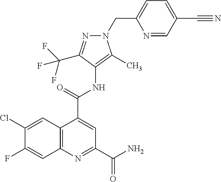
N1=CC(C#N)=CC=C1CN1C(C)=C(NC(C2=CC(C(N)=O)=NC3=C2C=C(Cl)C(F)=C3)=O)C(C(F)(F)F)=N1
